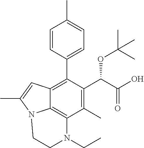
C1(C)=C(C(C(O)=O)OC(C)(C)C)C(C2=CC=C(C)C=C2)=C2C3=C1N(CC)CCN3C(C)=C2
